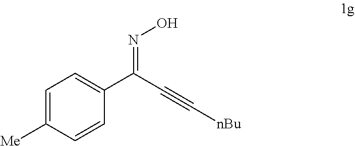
C1(C(C#C[nBu])=NO)=CC=C([Me])C=C1
